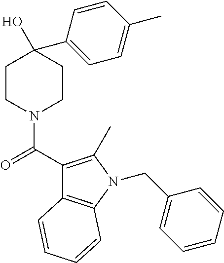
C1CN(C(C2=C(C)N(CC3=CC=CC=C3)C3=C2C=CC=C3)=O)CCC1(O)C1=CC=C(C)C=C1
